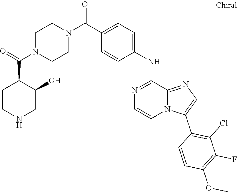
C1(C)=C(C(N2CCN(C(=O)C3CCNCC3O)CC2)=O)C=CC(NC2=NC=CN3C2=NC=C3C2=C(Cl)C(F)=C(OC)C=C2)=C1
